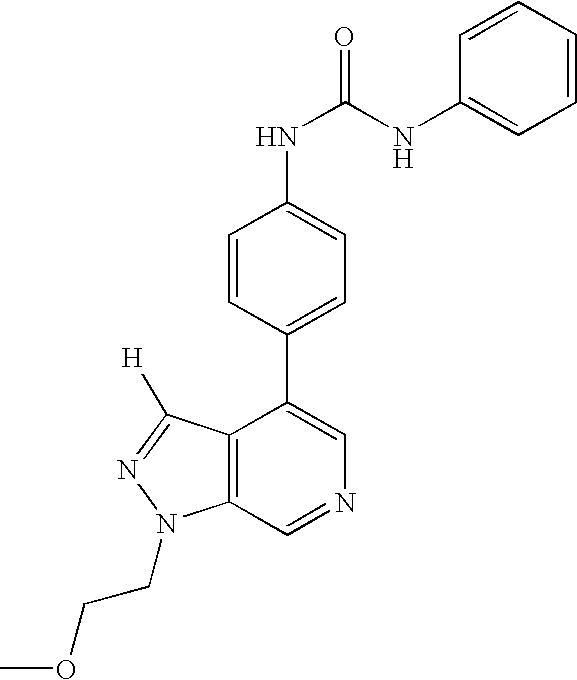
C12=C(C=NC=C1C1=CC=C(NC(=O)NC3=CC=CC=C3)C=C1)N(CCOC)N=C2[H]
